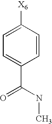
C1=C([X6])C=CC(C(NC)=O)=C1
